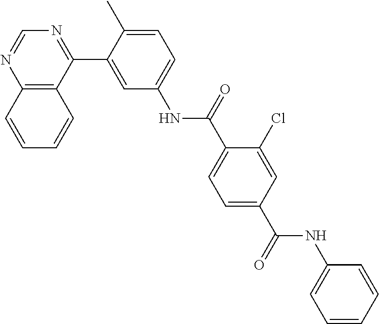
C12=C(C(C3=CC(NC(C4=CC=C(C(NC5=CC=CC=C5)=O)C=C4Cl)=O)=CC=C3C)=NC=N1)C=CC=C2
